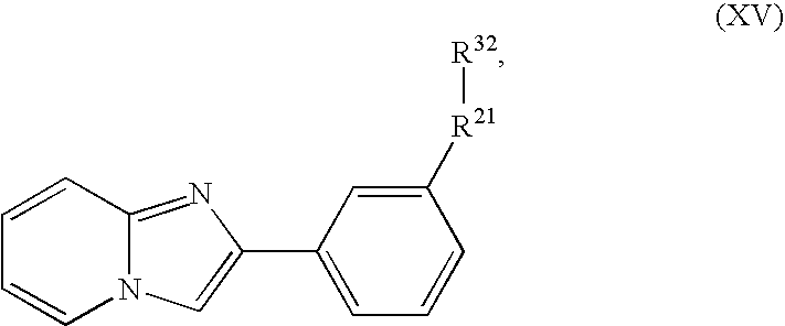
C1=CC2=NC(C3=CC=CC([R21][R32])=C3)=CN2C=C1
